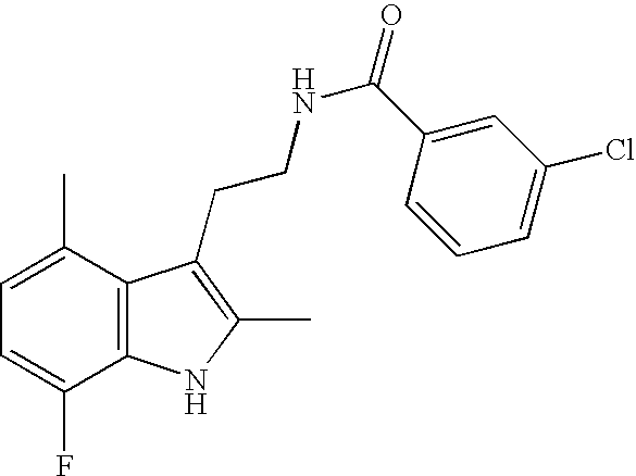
C1=C(C)C2=C(C(F)=C1)NC(C)=C2CCNC(C1=CC(Cl)=CC=C1)=O
